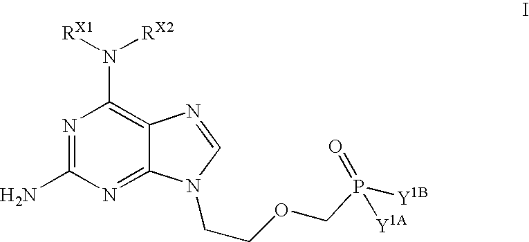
N1=C(N)N=C2C(=C1N([RX1])[RX2])N=CN2CCOCP(=O)([Y1B])[Y1A]
